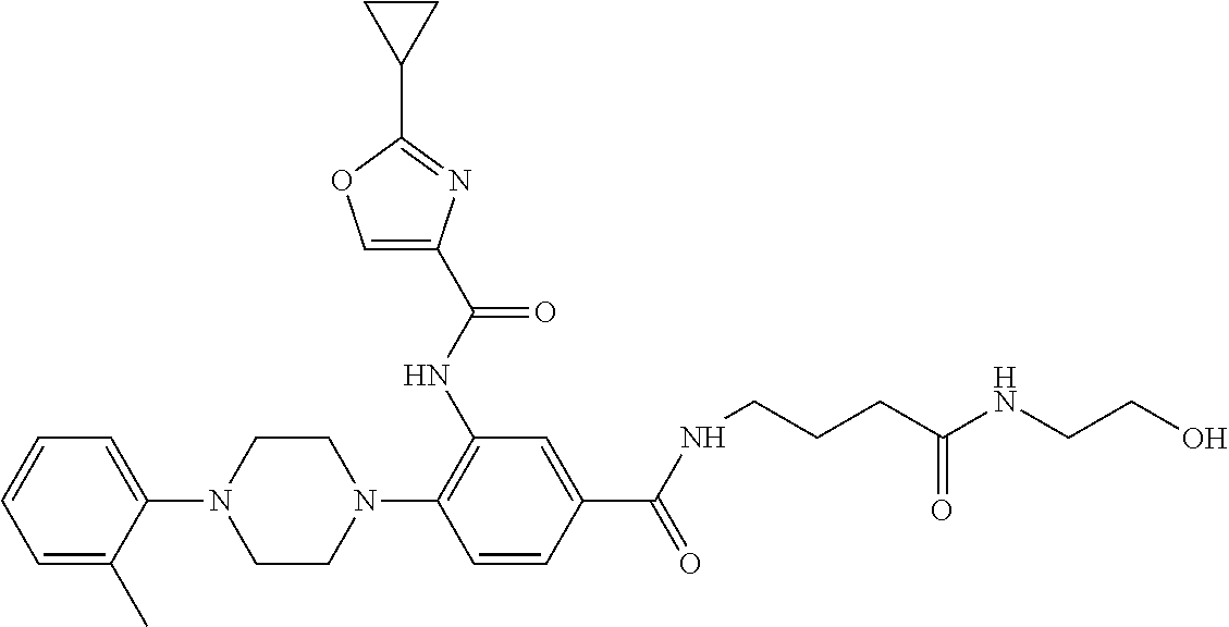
C1(N2CCN(C3=C(NC(C4=COC(C5CC5)=N4)=O)C=C(C(NCCCC(NCCO)=O)=O)C=C3)CC2)=CC=CC=C1C
